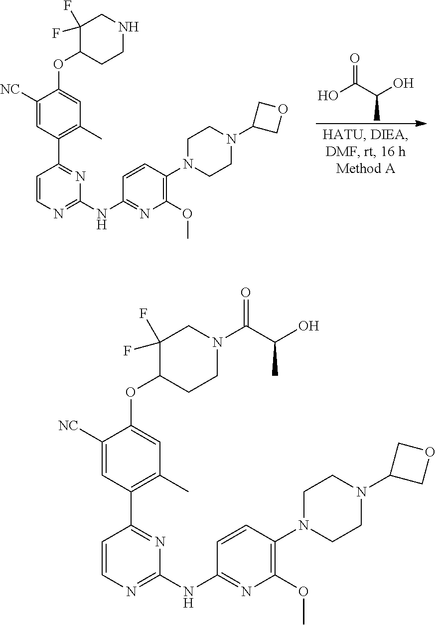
C1([NC])=CC(C2=NC(NC3=NC(OC)=C(N4CCN(C5COC5)CC4)C=C3)=NC=C2)=C(C)C=C1OC1CCNCC1(F)F.OC(=O)C(C)O.C1([NC])=CC(C2=NC(NC3=NC(OC)=C(N4CCN(C5COC5)CC4)C=C3)=NC=C2)=C(C)C=C1OC1CCN(C(C(C)O)=O)CC1(F)F
